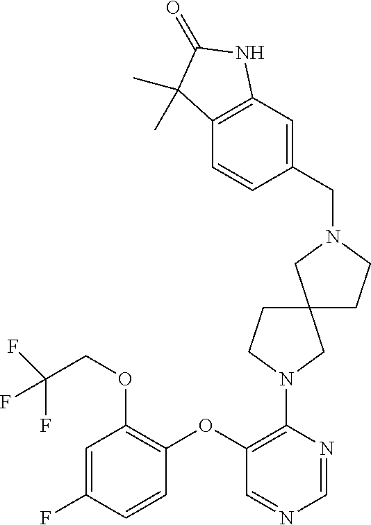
C1=C(F)C=CC(OC2=C(N3CC4(CC3)CCN(CC3=CC5=C(C=C3)C(C)(C)C(=O)N5)C4)N=CN=C2)=C1OCC(F)(F)F
